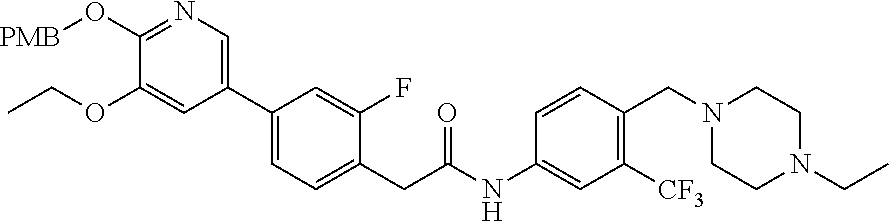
C1(C2=CN=C(O[PMB])C(OCC)=C2)=CC=C(CC(NC2=CC([CF3])=C(CN3CCN(CC)CC3)C=C2)=O)C(F)=C1
